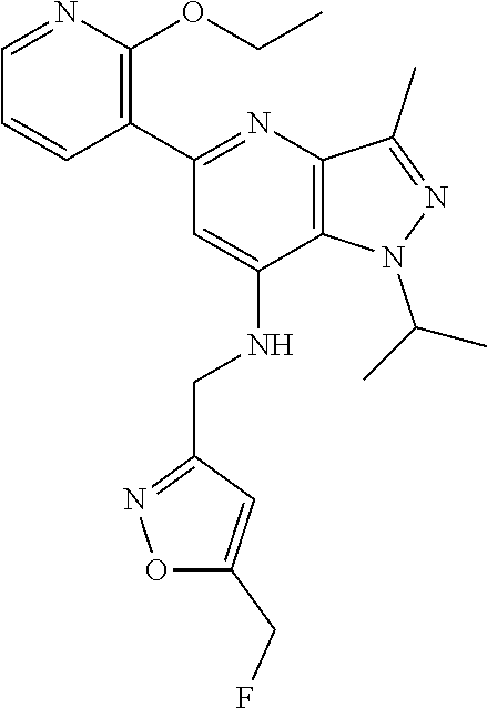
CC(N1C2=C(C(C)=N1)N=C(C1=C(OCC)N=CC=C1)C=C2NCC1=NOC(CF)=C1)C
